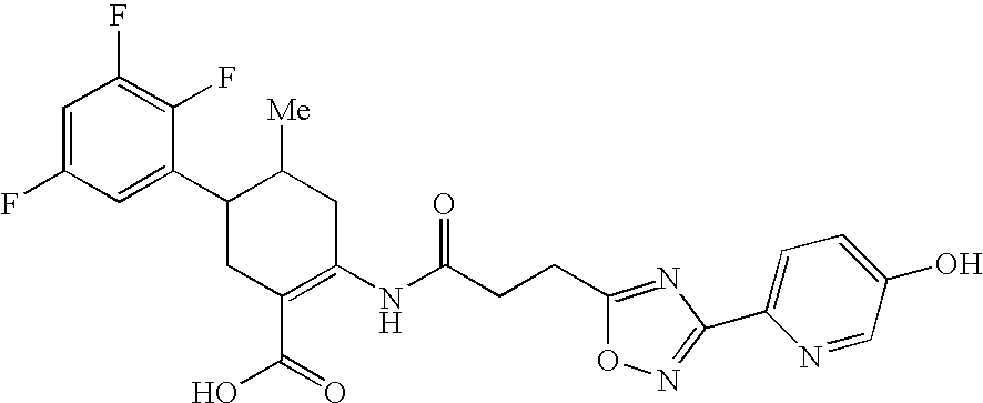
C1=C(F)C=C(C2CC(C(=O)O)=C(NC(CCC3=NC(C4=CC=C(O)C=N4)=NO3)=O)CC2[Me])C(F)=C1F
